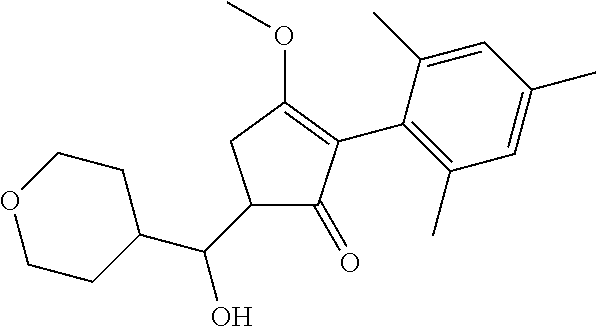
C1CC(C(C2C(=O)C(C3=C(C)C=C(C)C=C3C)=C(OC)C2)O)CCO1
